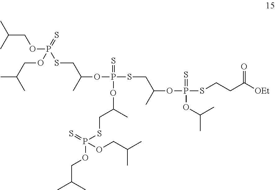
C(COP(SCC(OP(SCC(OP(SCCC(=O)[OEt])(=S)OC(C)C)C)(=S)OC(CSP(=S)(OCC(C)C)OCC(C)C)C)C)(=S)OCC(C)C)(C)C
